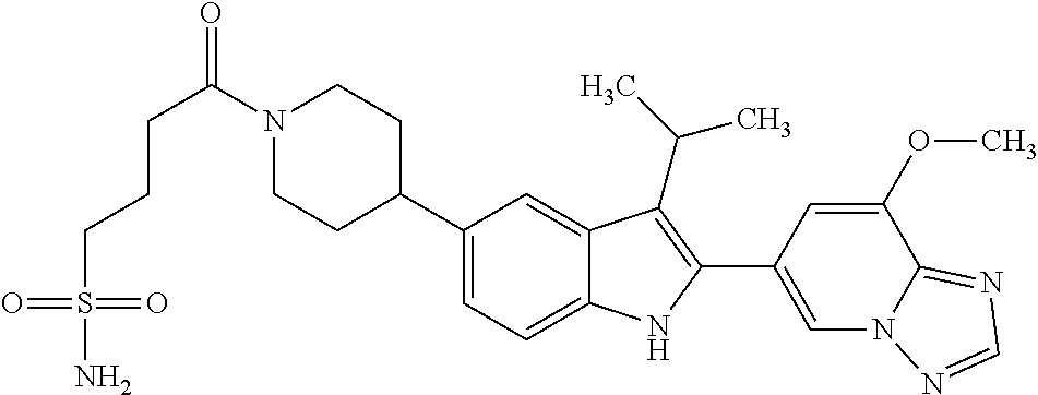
C(N1CCC(C2=CC=C3C(=C2)C(C(C)C)=C(C2=CN4C(=NC=N4)C(OC)=C2)N3)CC1)(=O)CCCS(N)(=O)=O
